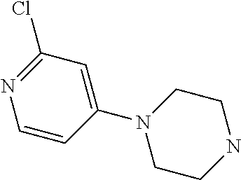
C1=CC(N2CCNCC2)=CC(Cl)=N1
